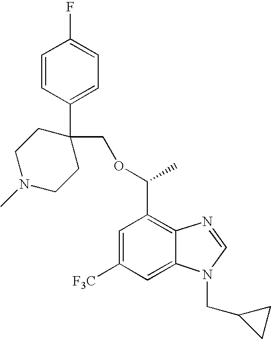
C1=CC(C2(COC(C3=C4C(=CC([F3C])=C3)N(CC3CC3)C=N4)C)CCN(C)CC2)=CC=C1F
